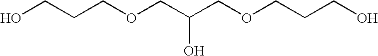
OCCCOCC(COCCCO)O
